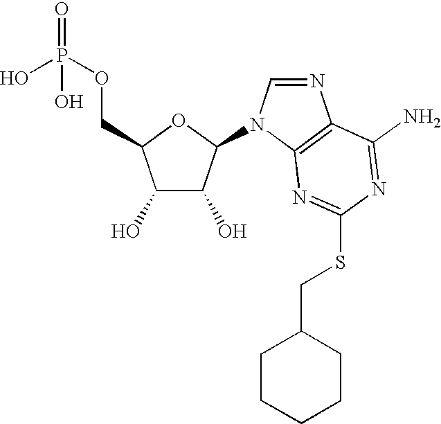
C1(O)C(O)C(N2C=NC3=C2N=C(SCC2CCCCC2)N=C3N)OC1COP(=O)(O)O
